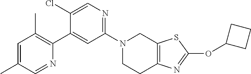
N1(C2=NC=C(Cl)C(C3=C(C)C=C(C)C=N3)=C2)CCC2=C(C1)SC(OC1CCC1)=N2
